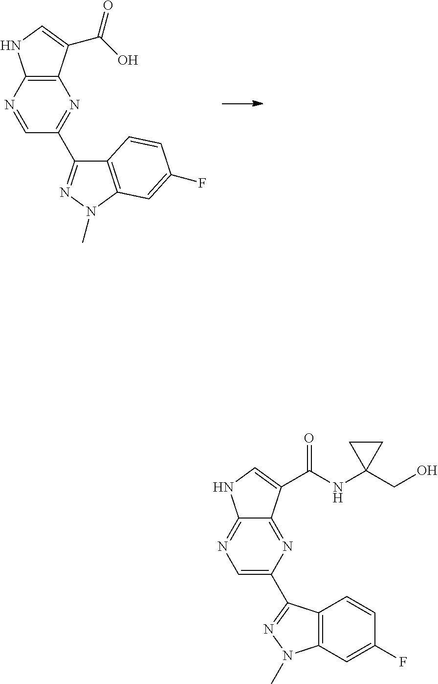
C12=C(N=CC(C3=NN(C)C4=C3C=CC(F)=C4)=N1)NC=C2C(O)=O.C12=NC(C3=NN(C)C4=C3C=CC(F)=C4)=CN=C1NC=C2C(NC1(CO)CC1)=O
